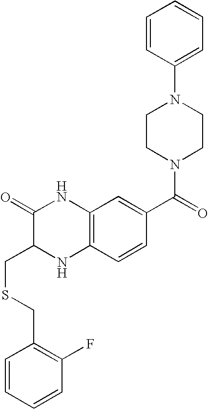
C1=CC(N2CCN(C(=O)C3=CC4=C(C=C3)NC(CSCC3=C(F)C=CC=C3)C(=O)N4)CC2)=CC=C1
